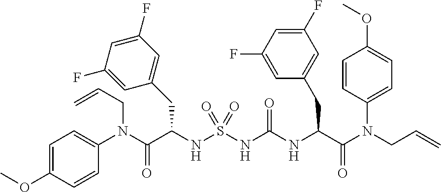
C1(N(C(C(NS(NC(NC(C(N(CC=C)C2=CC=C(OC)C=C2)=O)CC2=CC(F)=CC(F)=C2)=O)(=O)=O)CC2=CC(F)=CC(F)=C2)=O)CC=C)=CC=C(OC)C=C1
